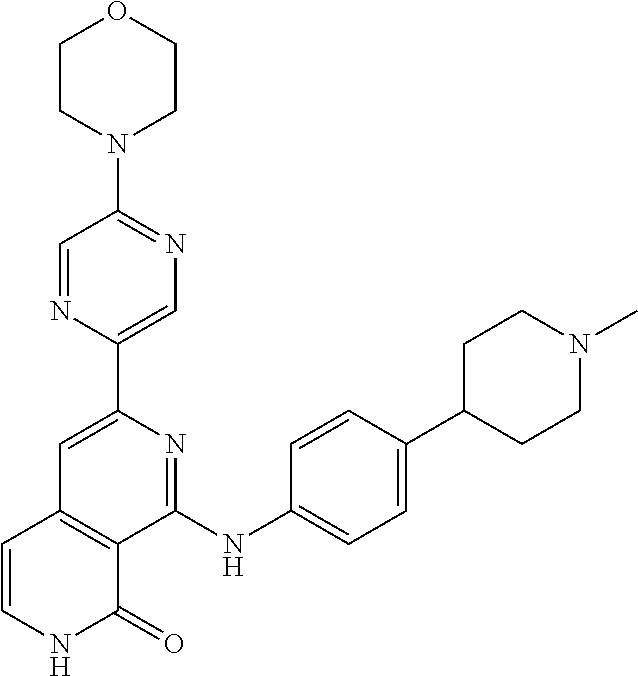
C1(C2=CN=C(N3CCOCC3)C=N2)=CC2=C(C(NC3=CC=C(C4CCN(C)CC4)C=C3)=N1)C(=O)NC=C2
